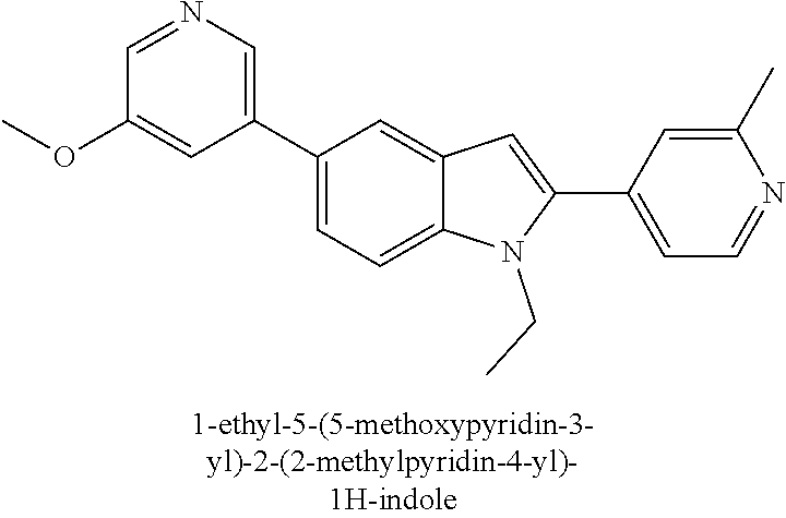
C1(C2=CC=C3C(=C2)C=C(C2=CC=NC(C)=C2)N3CC)=CN=CC(OC)=C1
